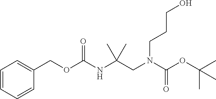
C1=CC=CC(COC(NC(CN(C(OC(C)(C)C)=O)CCCO)(C)C)=O)=C1
